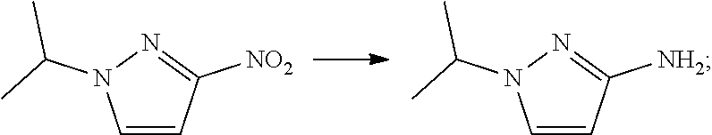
C1=CC([NO2])=NN1C(C)C.C1=CC([NH2])=NN1C(C)C
